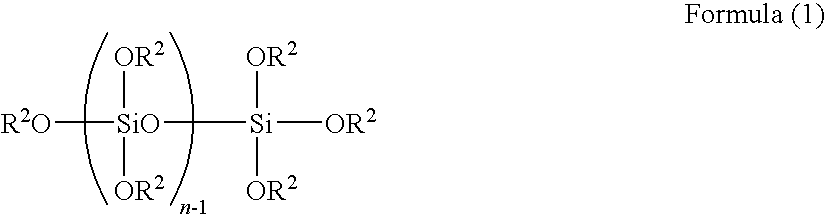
[R2O][SiO]([OR2])([OR2])[Si]([OR2])([OR2])[OR2]
